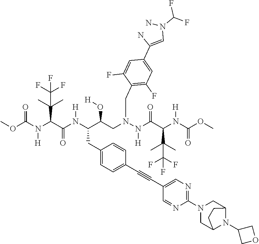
O(C(N(C(C(N(C(C(CN(N(C(C(N(C(OC)=O)[H])C(C)(C)C(F)(F)F)=O)[H])CC1=C(F)C=C(C(=CN(N)C(F)F)N)C=C1F)O[H])CC1=CC=C(C#CC2=CN=C(N3CC4N(C5COC5)C(C3)CC4)N=C2)C=C1)[H])=O)C(C)(C)C(F)(F)F)[H])=O)C
